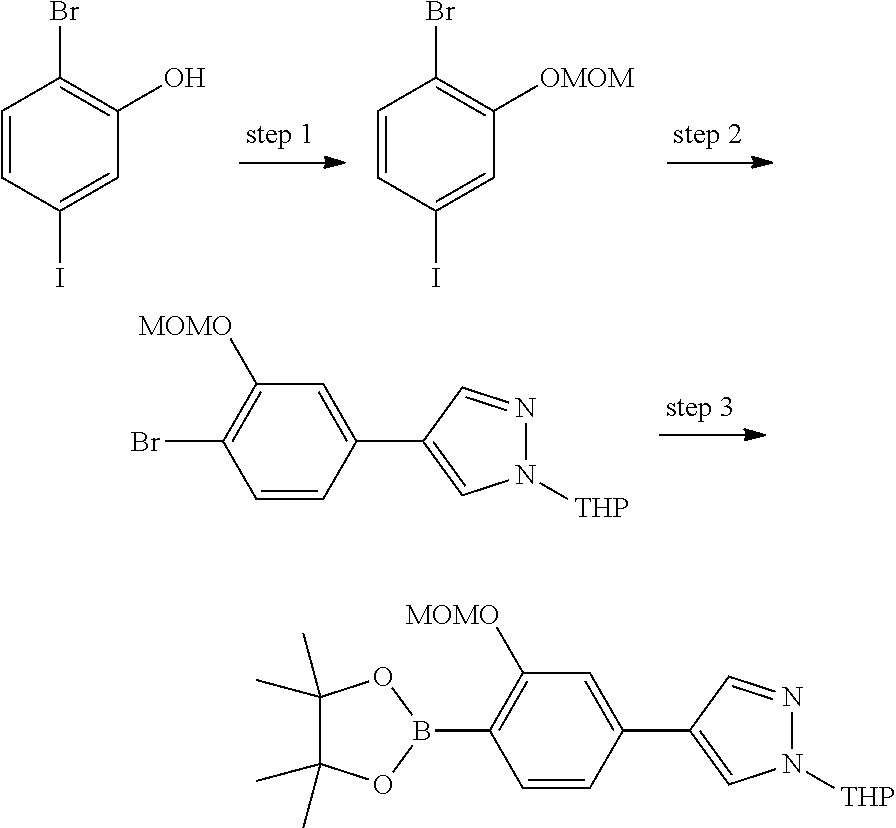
C1=CC(I)=CC(O)=C1Br.C1=CC(I)=CC([OMOM])=C1Br.C1([MOMO])=C(Br)C=CC(C2=CN([THP])N=C2)=C1.C1([MOMO])=C(B2OC(C)(C)C(C)(C)O2)C=CC(C2=CN([THP])N=C2)=C1
